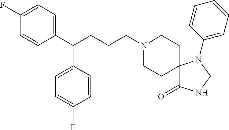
C1(F)=CC=C(C(CCCN2CCC3(CC2)C(=O)NCN3C2=CC=CC=C2)C2=CC=C(F)C=C2)C=C1
